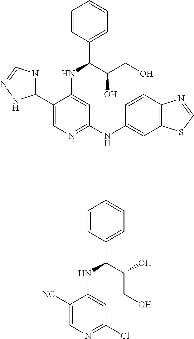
C1(C2=NC=NN2)=CN=C(NC2=CC3=C(C=C2)N=CS3)C=C1NC(C1=CC=CC=C1)C(CO)O.C1([NC])=CN=C(Cl)C=C1NC(C1=CC=CC=C1)C(CO)O
